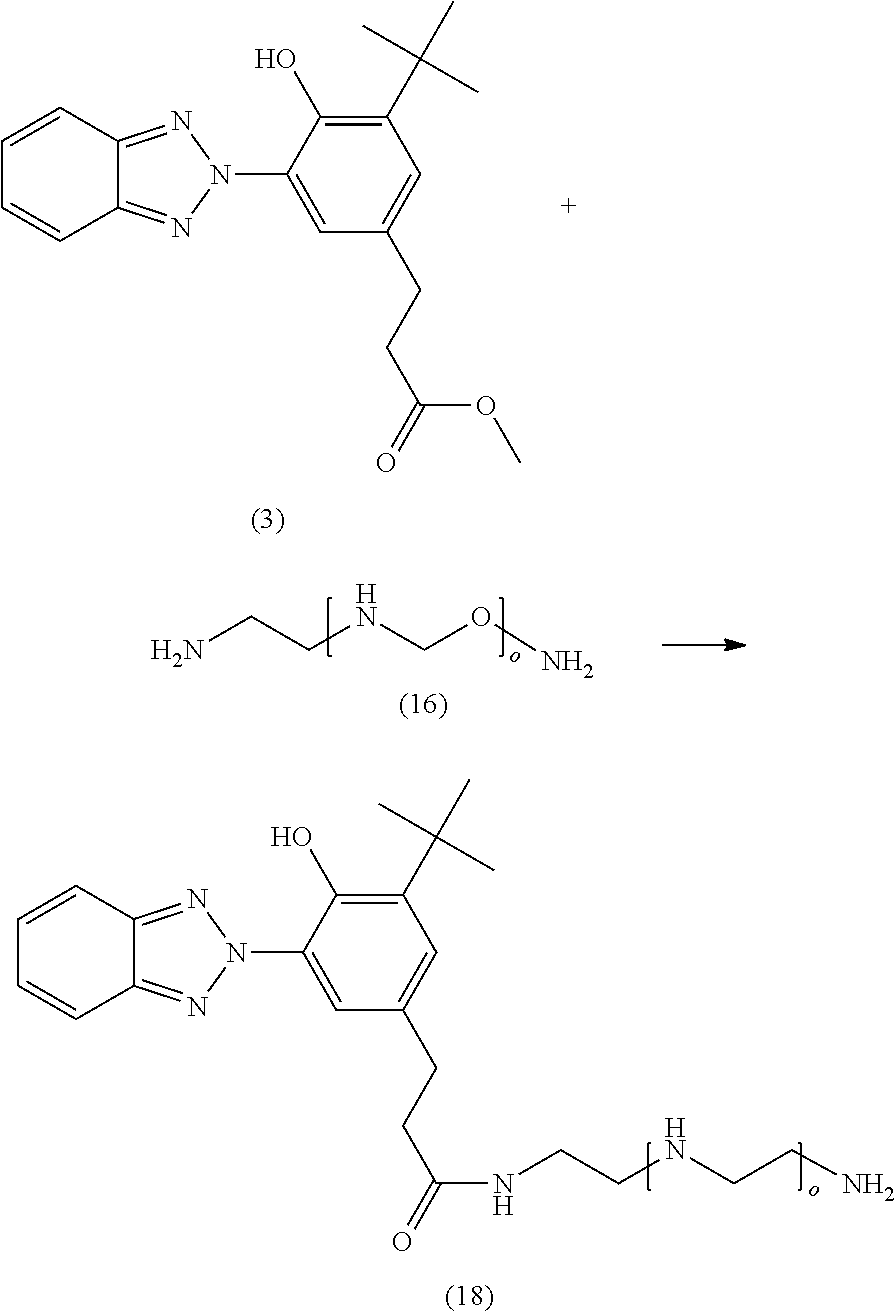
C1=CC2=NN(C3=CC(CCC(OC)=O)=CC(C(C)(C)C)=C3O)N=C2C=C1.C(NCON)CN.C1=CC2=NN(C3=CC(CCC(NCCNCCN)=O)=CC(C(C)(C)C)=C3O)N=C2C=C1
